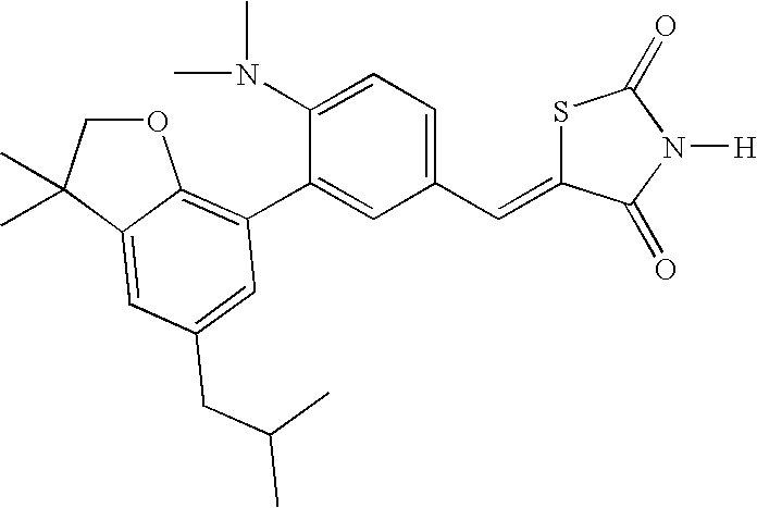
O1CC(C)(C)C2=CC(CC(C)C)=CC(C3=CC(C=C4SC(=O)N([H])C4=O)=CC=C3N(C)C)=C12
